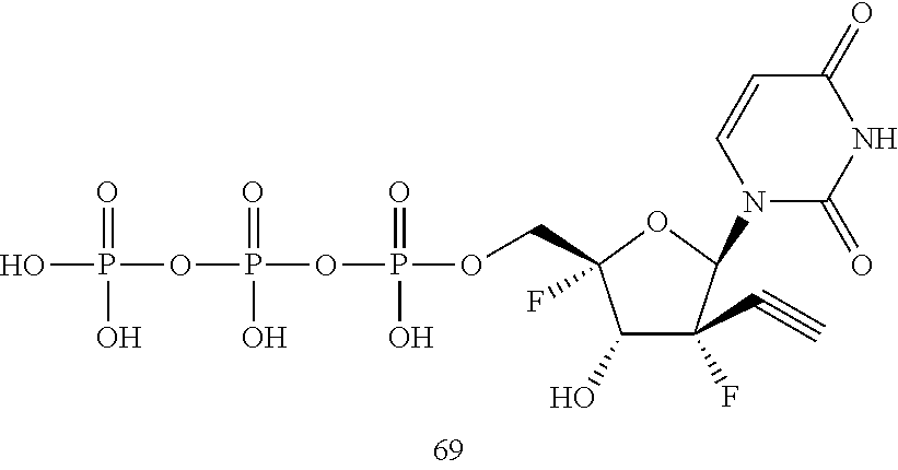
OP(OP(OP(OCC1(F)C(O)C(C#C)(F)C(N2C(=O)NC(=O)C=C2)O1)(=O)O)(=O)O)(=O)O
